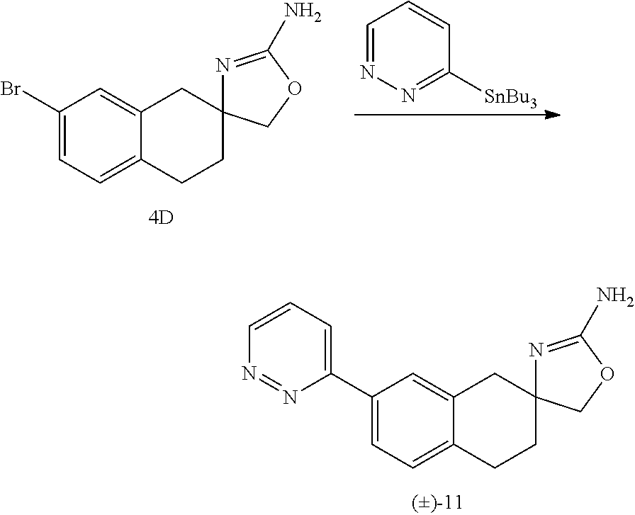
C1(Br)=CC=C2C(=C1)CC1(CC2)N=C(N)OC1.C1=NN=C([SnBu3])C=C1.C1(C2=CC=CN=N2)=CC=C2C(=C1)CC1(CC2)N=C(N)OC1
